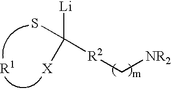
[Li]C([R2]C[NR2])(S)[X].[R1]
